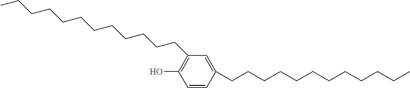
C1(O)=C(CCCCCCCCCCCC)C=C(CCCCCCCCCCCC)C=C1
